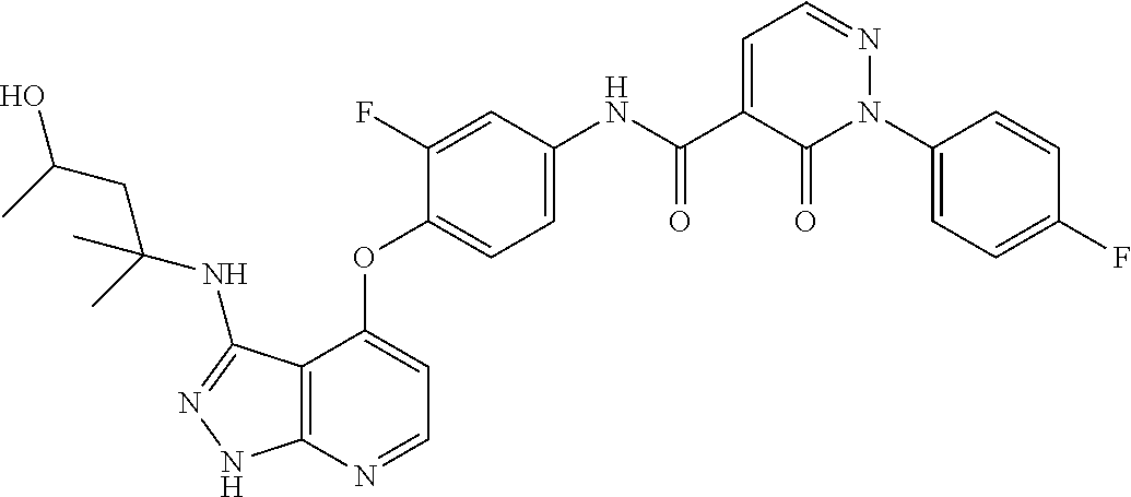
C12=C(N=CC=C1OC1=CC=C(NC(C3=CC=NN(C4=CC=C(F)C=C4)C3=O)=O)C=C1F)NN=C2NC(CC(C)O)(C)C
